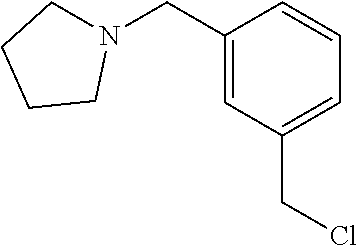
C1(CN2CCCC2)=CC(CCl)=CC=C1
